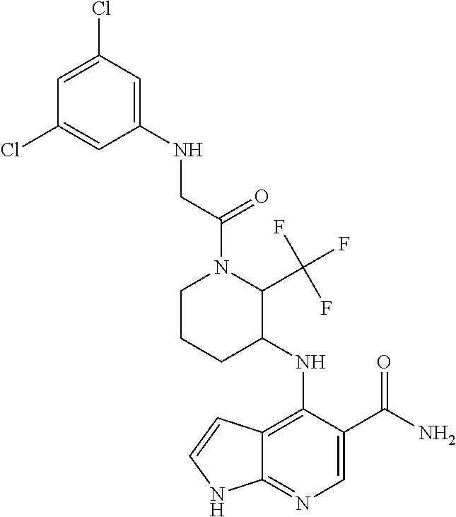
C12=C(NC3C(C(F)(F)F)N(C(CNC4=CC(Cl)=CC(Cl)=C4)=O)CCC3)C(C(N)=O)=CN=C1NC=C2
